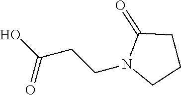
OC(CCN1CCCC1=O)=O
